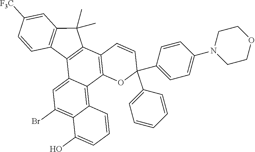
C1=C(N2CCOCC2)C=CC(C2(C3=CC=CC=C3)C=CC3=C(O2)C2=C4C(=C(Br)C=C2C2=C3C(C)(C)C3=C2C=CC([F3C])=C3)C(O)=CC=C4)=C1
